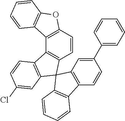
C1=CC2=C(C3=C1C1(C4=C3C=CC(Cl)=C4)C3=C(C=CC(C4=CC=CC=C4)=C3)C3=C1C=CC=C3)C1=C(O2)C=CC=C1
